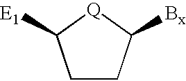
C1CC([Bx])[Q]C1[E1]
